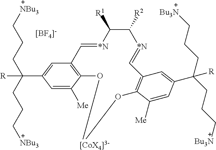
[NBu3]CCCC(CCC[NBu3])([R])C1=CC2=C(C([Me])=C1)O[[CoX4]3-]OC1=C(C=C(C(CCC[Bu3N])(CCC[Bu3N])[R])C=C1[Me])C=[*N]C([R2])C([R1])[*N]=C2
